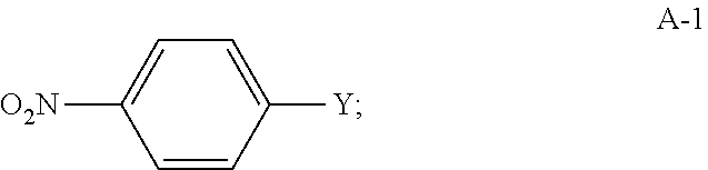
C1=CC([Y])=CC=C1[O2N]
